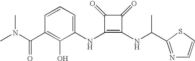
CN(C(C1=C(O)C(NC2=C(NC(C3=NC=CS3)C)C(=O)C2=O)=CC=C1)=O)C
